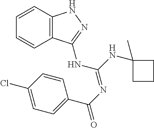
C1=CC(Cl)=CC=C1C(N=C(NC1=NNC2=C1C=CC=C2)NC1(C)CCC1)=O
